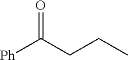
[Ph]C(CCC)=O
